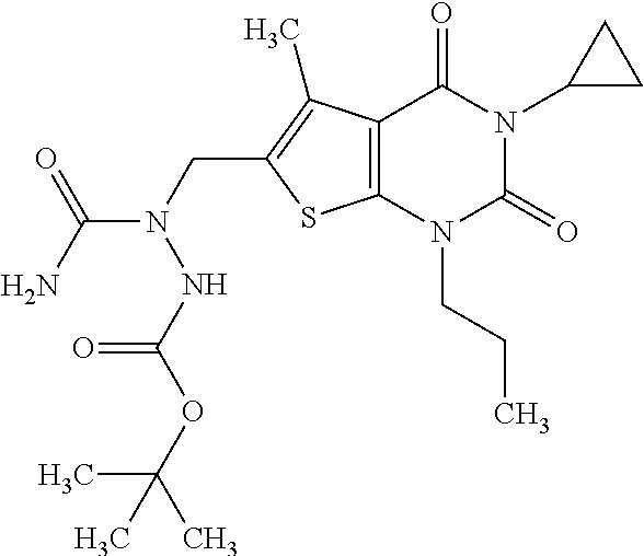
C12=C(N(CCC)C(=O)N(C3CC3)C1=O)SC(CN(C(N)=O)NC(OC(C)(C)C)=O)=C2C
